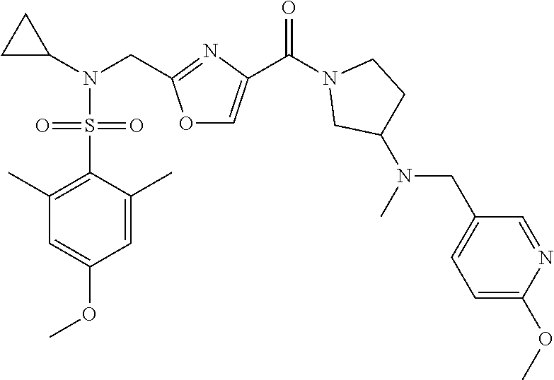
C1(C)=C(S(=O)(N(C2CC2)CC2=NC(C(=O)N3CCC(N(C)CC4=CC=C(OC)N=C4)C3)=CO2)=O)C(C)=CC(OC)=C1
